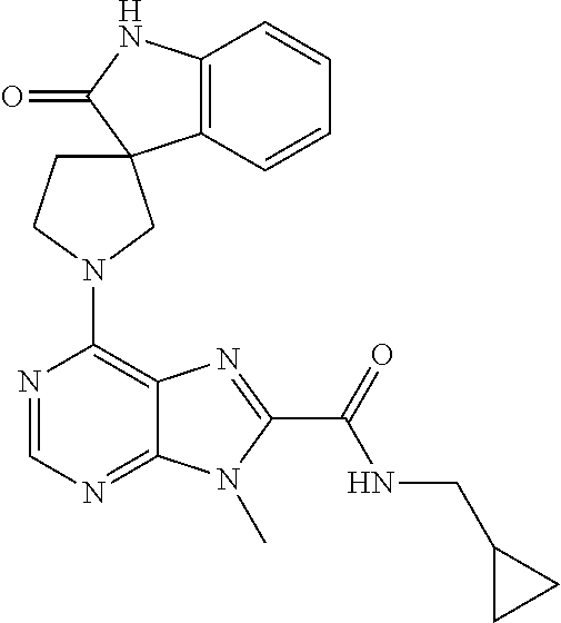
N1(C2=C3C(=NC=N2)N(C)C(C(=O)NCC2CC2)=N3)CC2(C3=C(C=CC=C3)NC2=O)CC1
